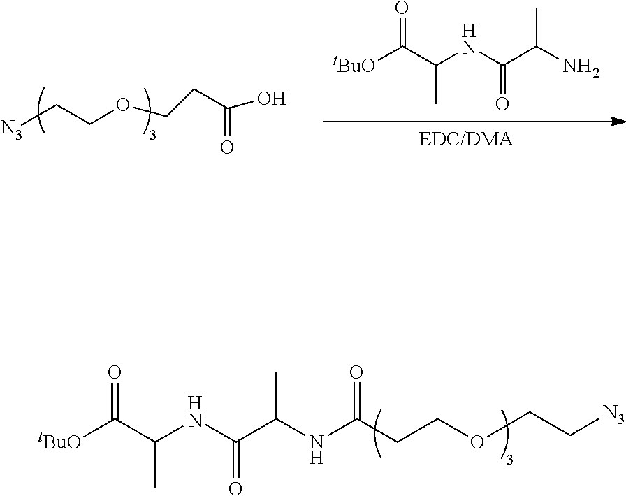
[tBuO]C(C(NC(C(NC(CCOCC[N3])=O)C)=O)C)=O.[N3]CCOCCC(=O)O.[EDC/DMA].[tBuO]C(C(NC(C(N)C)=O)C)=O
